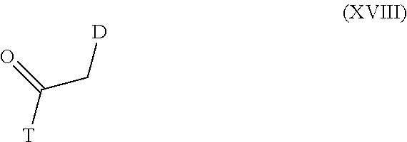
[T]C(=O)C[D]
